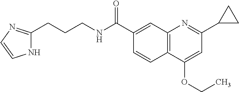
C1(C(NCCCC2=NC=CN2)=O)=CC2=C(C=C1)C(OCC)=CC(C1CC1)=N2
